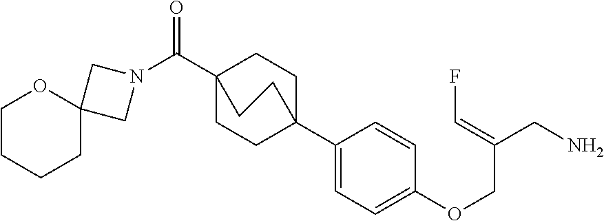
C1(C23CCC(C(N4CC5(C4)OCCCC5)=O)(CC2)CC3)=CC=C(OCC(CN)=CF)C=C1
